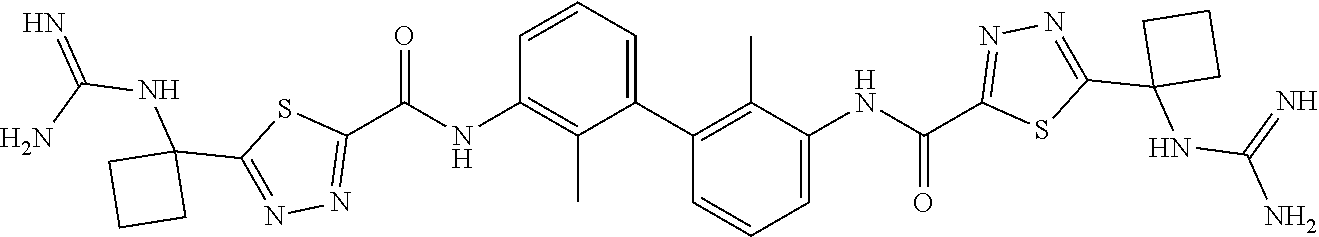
N1=C(C2(NC(=N)N)CCC2)SC(C(NC2=C(C)C(C3=C(C)C(NC(C4=NN=C(C5(NC(=N)N)CCC5)S4)=O)=CC=C3)=CC=C2)=O)=N1
